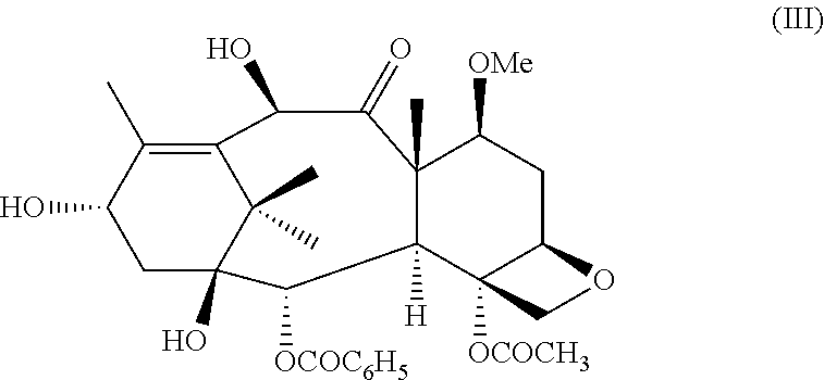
C1C2(O)C(C)(C)C(=C(C)C1O)C(O)C(=O)C1(C)C([H])(C2[OCOC6H5])C2([OCOCH3])C(CC1[OMe])OC2
